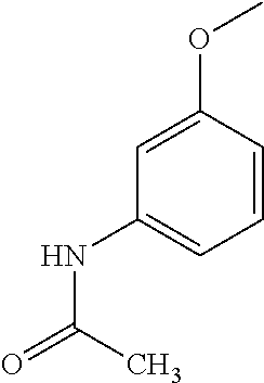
C1=C(OC)C=CC=C1NC(=O)C
